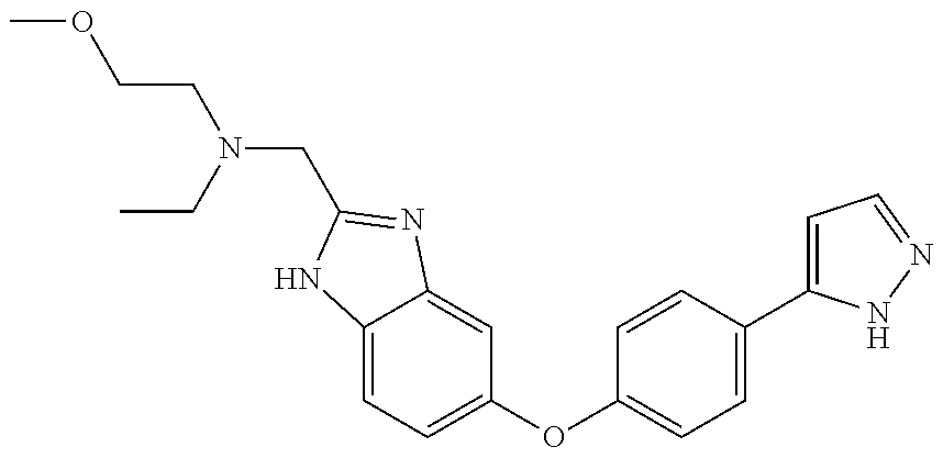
C(CN(CC1=NC2=CC(OC3=CC=C(C4=CC=NN4)C=C3)=CC=C2N1)CC)OC
